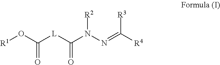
[R2]N(N=C([R4])[R3])C(=O)[L]C(O[R1])=O
